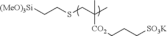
[(MeO)3Si]CCSCC(C)([CO2]CCC[SO3K])C
